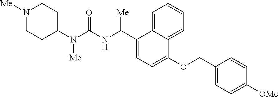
N1([Me])CCC(N(C(=O)NC(C2=CC=C(OCC3=CC=C([OMe])C=C3)C3=CC=CC=C23)[Me])[Me])CC1
